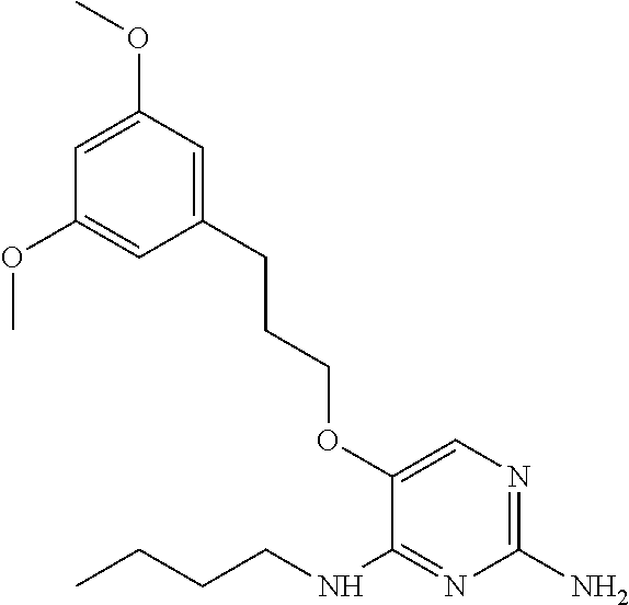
C1(N)=NC=C(OCCCC2=CC(OC)=CC(OC)=C2)C(NCCCC)=N1
